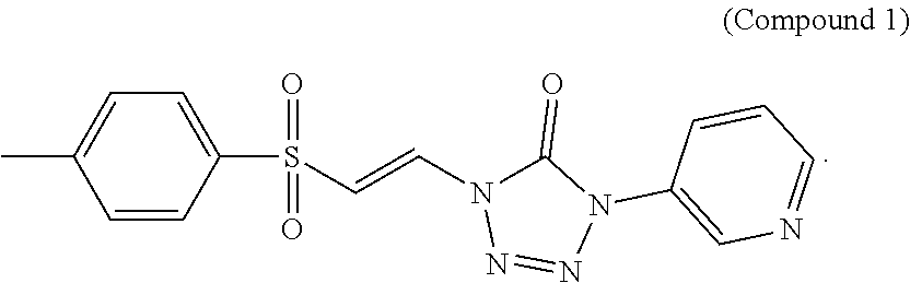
CC1=CC=C(S(=O)(=O)C=CN2C(=O)N(C3=CN=CC=C3)N=N2)C=C1
